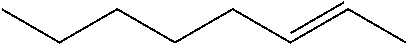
CCCCCC=CC
